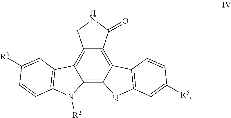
C12=C3C(=C4C(=C1CNC2=O)C1=C(N4[R2])C=CC([R3])=C1)[Q]C1=C3C=CC([R5])=C1
